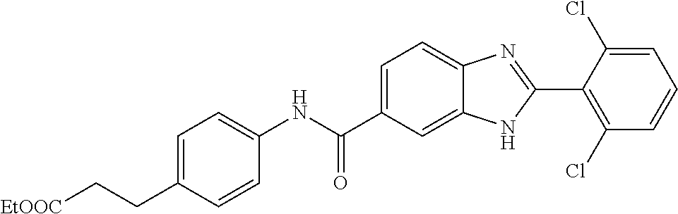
N(C(C1=CC=C2C(=C1)NC(C1=C(Cl)C=CC=C1Cl)=N2)=O)C1=CC=C(CC[EtOOC])C=C1
